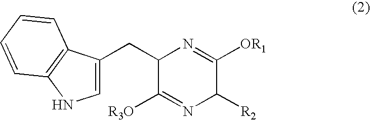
C1=C(CC2C([R3O])=NC([R2])C([OR1])=N2)C2=C(N1)C=CC=C2
